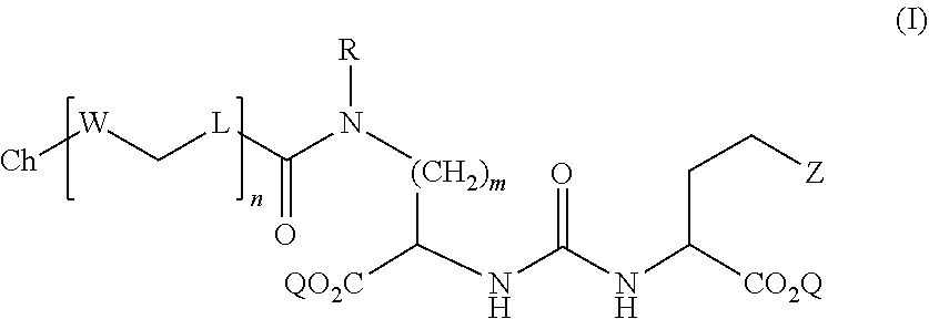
C(NC(=O)NC([QO2C])[(CH2)m]N(C([L]C[W][Ch])=O)[R])([CO2Q])CC[Z]
